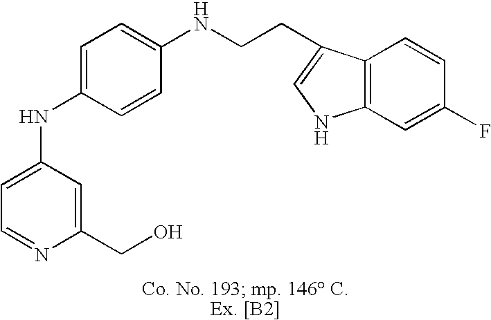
C1=C(NC2=CC=C(NCCC3=CNC4=C3C=CC(F)=C4)C=C2)C=C(CO)N=C1
